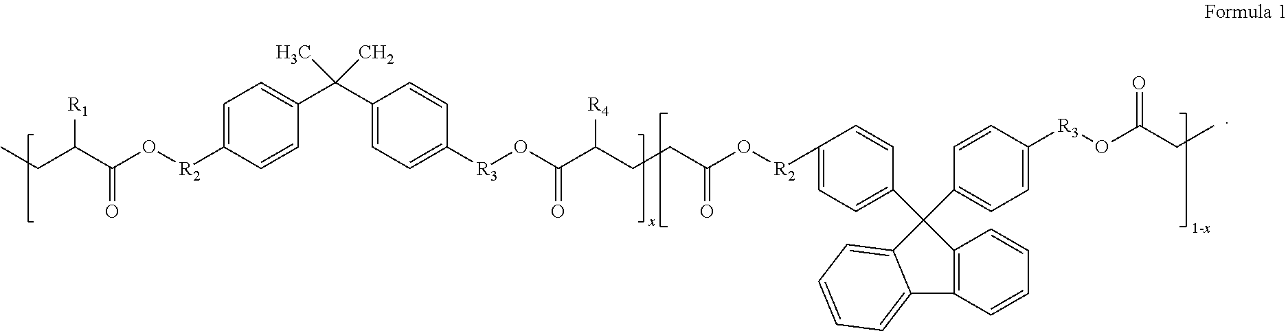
CCC(C(O[R2]C1=CC=C(C(C2=CC=C([R3]OC(C(CCC(O[R2]C3=CC=C(C4(C5=CC=C([R3]OC(CC)=O)C=C5)C5=C(C=CC=C5)C5=CC=CC=C45)C=C3)=O)[R4])=O)C=C2)(C)C)C=C1)=O)[R1]
